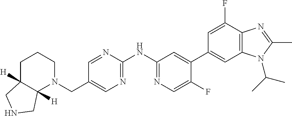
C1C2([H])C([H])(N(CC3=CN=C(NC4=NC=C(F)C(C5=CC6=C(C(F)=C5)N=C(C)N6C(C)C)=C4)N=C3)CC1)CNC2
